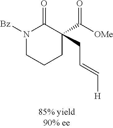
N1([Bz])CCCC(C([OMe])=O)(CC=C[H])C1=O
